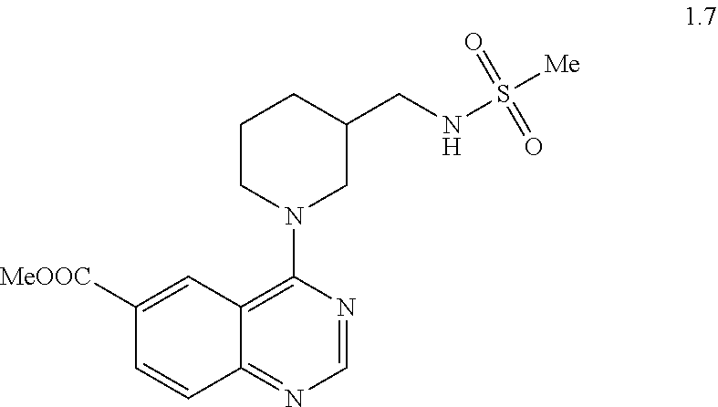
C1([MeOOC])=CC2=C(N3CC(CNS([Me])(=O)=O)CCC3)N=CN=C2C=C1
